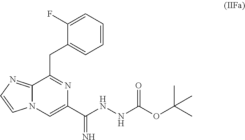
C1(C(=N)NNC(=O)OC(C)(C)C)=CN2C(=NC=C2)C(CC2=CC=CC=C2F)=N1
